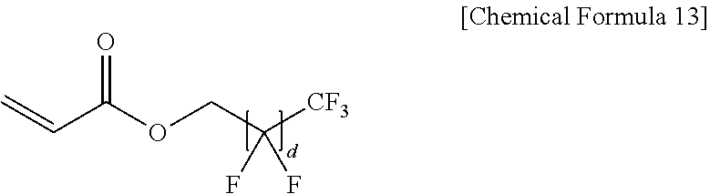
FC(F)(COC(=O)C=C)[CF3]
